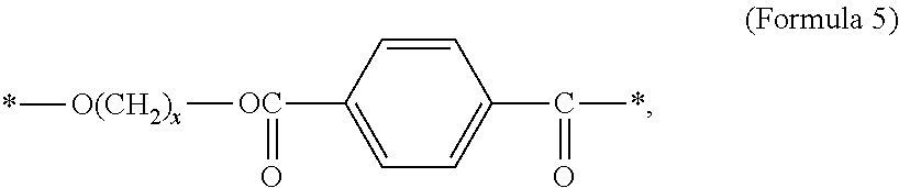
C1=C([OC](=O)[O(CH2)x]*)C=CC(C(*)=O)=C1
